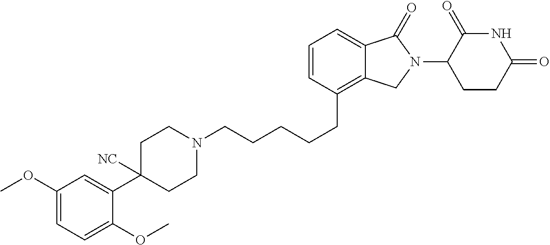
C(CCC1=C2C(=CC=C1)C(=O)N(C1C(=O)NC(=O)CC1)C2)CCN1CCC(C2=CC(OC)=CC=C2OC)([NC])CC1
